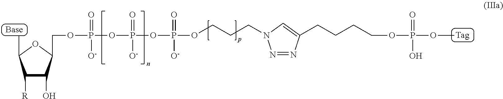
C1(O)C(COP(OP(OP(OCCCN2N=NC(CCCCOP(OC)(=O)O)=C2)(=O)[O-])(=O)[O-])(=O)[O-])OC(C)C1[R]
